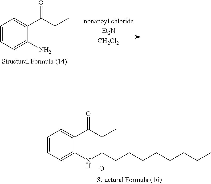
[CH2Cl2].C1=CC=C(N)C(C(CC)=O)=C1.C1=CC=C(NC(CCCCCCCC)=O)C(C(CC)=O)=C1
